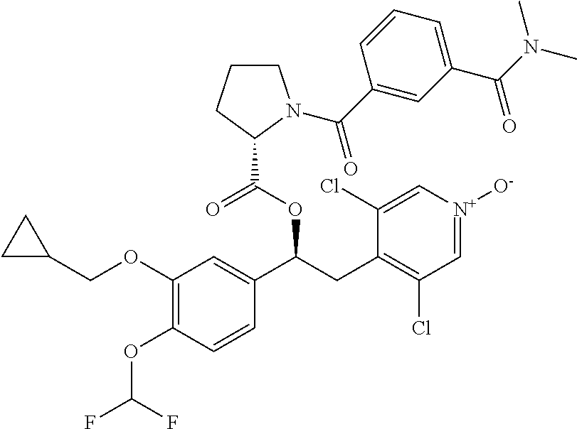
C1(OCC2CC2)=C(OC(F)F)C=CC(C(CC2=C(Cl)C=[N+]([O-])C=C2Cl)OC(C2N(C(C3=CC(C(N(C)C)=O)=CC=C3)=O)CCC2)=O)=C1
